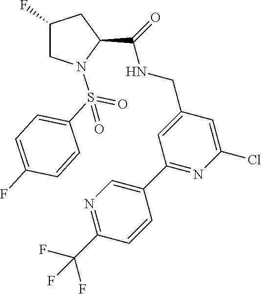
C1=C(CNC(C2CC(F)CN2S(C2=CC=C(F)C=C2)(=O)=O)=O)C=C(Cl)N=C1C1=CN=C(C(F)(F)F)C=C1
